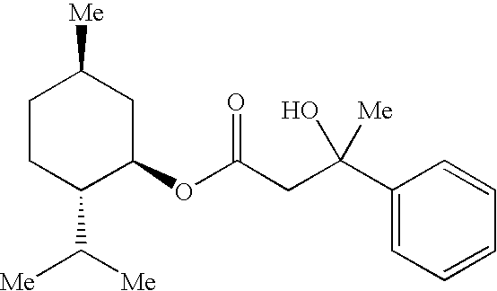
C1(C(CC(=O)OC2CC([Me])CCC2C([Me])[Me])(O)[Me])=CC=CC=C1
